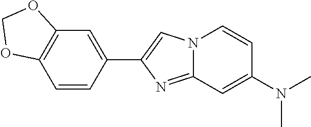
C1(C2=CN3C(=N2)C=C(N(C)C)C=C3)=CC2=C(C=C1)OCO2
